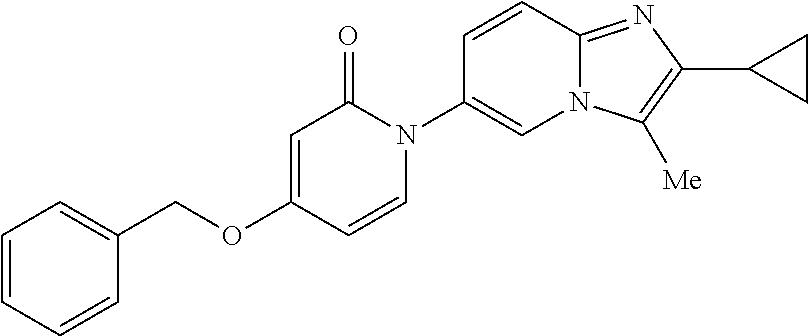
C1(COC2=CC(=O)N(C3=CN4C(=NC(C5CC5)=C4[Me])C=C3)C=C2)=CC=CC=C1
